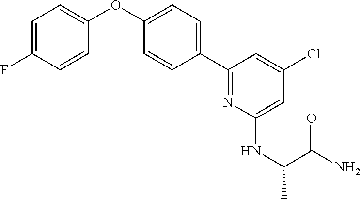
C1=C(F)C=CC(OC2=CC=C(C3=NC(NC(C)C(N)=O)=CC(Cl)=C3)C=C2)=C1
